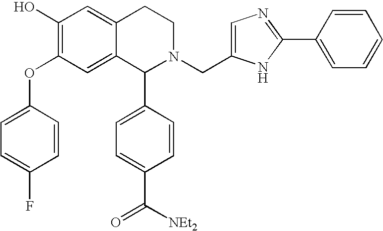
C1(O)=C(OC2=CC=C(F)C=C2)C=C2C(=C1)CCN(CC1=CN=C(C3=CC=CC=C3)N1)C2C1=CC=C(C([NEt2])=O)C=C1
